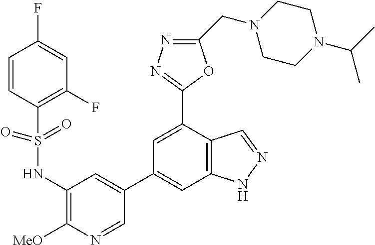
C1CN(CC2=NN=C(C3=CC(C4=CC(NS(C5=C(F)C=C(F)C=C5)(=O)=O)=C([MeO])N=C4)=CC4=C3C=NN4)O2)CCN1C(C)C
